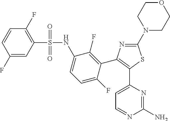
C1(N2CCOCC2)=NC(C2=C(F)C(NS(C3=C(F)C=CC(F)=C3)(=O)=O)=CC=C2F)=C(C2=CC=NC(N)=N2)S1
